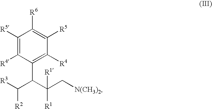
C1([R5])=C([R4])C(C(C([R3])[R2])C(C[N(CH3)2])([R1])[R1])=C([R4])C([R5])=C1[R6]
